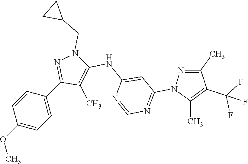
C1=CC(OC)=CC=C1C1=NN(CC2CC2)C(NC2=CC(N3N=C(C)C(C(F)(F)F)=C3C)=NC=N2)=C1C
